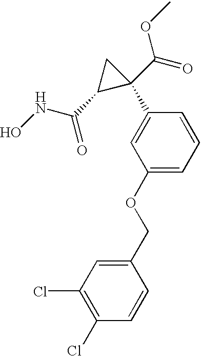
ONC(C1C(C(=O)OC)(C2=CC(OCC3=CC(Cl)=C(Cl)C=C3)=CC=C2)C1)=O
